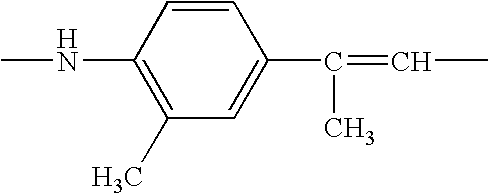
CNC1=C(C)C=C(C(C)=CC)C=C1
